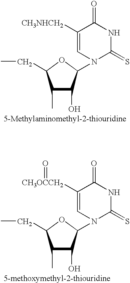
C1([CH3NHCH2])=CN(C2C(O)C(C)C(CC)O2)C(=S)NC1=O.C1([CH3OCCH2]=O)=CN(C2C(O)C(C)C(CC)O2)C(=S)NC1=O
